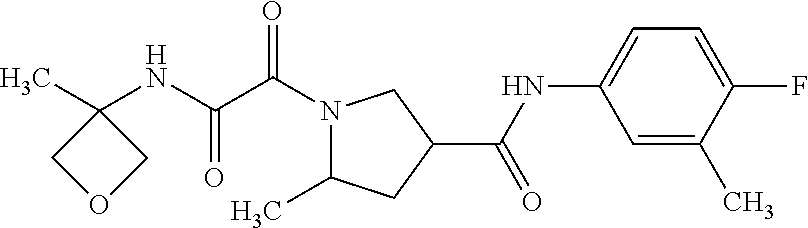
N1(C(C(NC2(C)COC2)=O)=O)C(C)CC(C(NC2=CC=C(F)C(C)=C2)=O)C1
